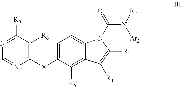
N1=C([R9])C([R8])=C([X]C2=CC=C3C(=C2[R5])C([R3])=C([R1])N3C(N([R7])[Ar2])=O)N=C1
